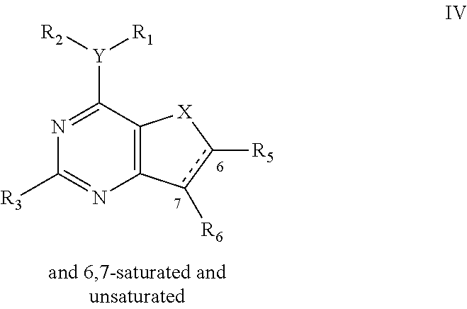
C1([R3])=NC2=C(C([Y]([R2])[R1])=N1)[X]c([R5])c2[R6]
